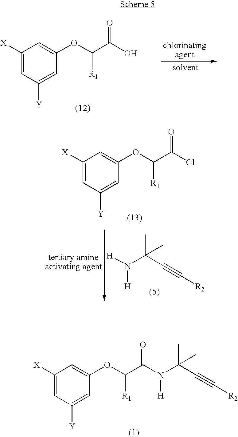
C1([X])=CC([Y])=CC(OC(C(O)=O)[R1])=C1.C1([X])=CC([Y])=CC(OC(C(Cl)=O)[R1])=C1.[H]N(C(C#C[R2])(C)C)[H].C1([X])=CC([Y])=CC(OC(C(N(C(C#C[R2])(C)C)[H])=O)[R1])=C1
